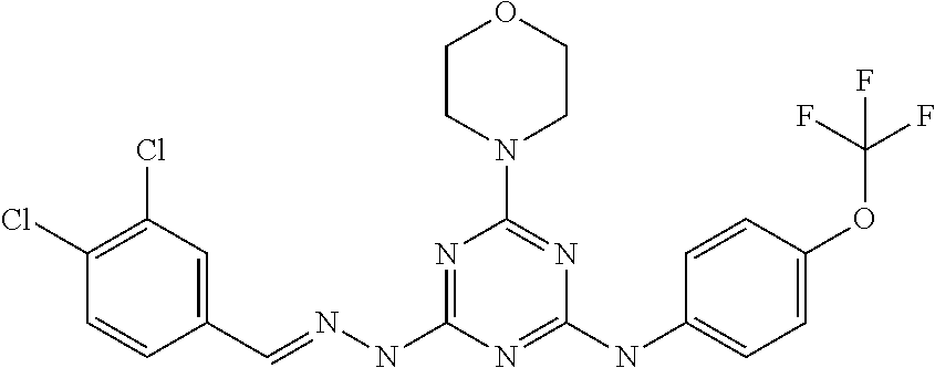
C1=CC(C=NNC2=NC(N3CCOCC3)=NC(NC3=CC=C(OC(F)(F)F)C=C3)=N2)=CC(Cl)=C1Cl
